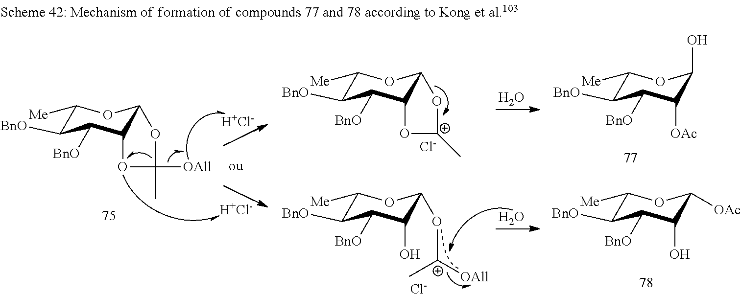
C1([Me])C([BnO])C([BnO])C2C(O1)OC([OAll])(C)O2.[H+Cl-].[H+Cl-].C1([Me])C([BnO])C([BnO])C2C(O1)O[C+](C)O2.C1([Me])C([BnO])C([BnO])C(O)C(O[C+]([OAll])C)O1.[Cl-].[Cl-].O.O.C1([Me])C([BnO])C([BnO])C([OAc])C(O)O1.C1([Me])C([BnO])C([BnO])C(O)C([OAc])O1
